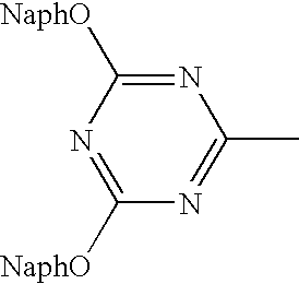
N1=C(C)N=C([NaphO])N=C1[NaphO]
